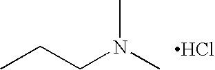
CCCN(C)C.Cl
